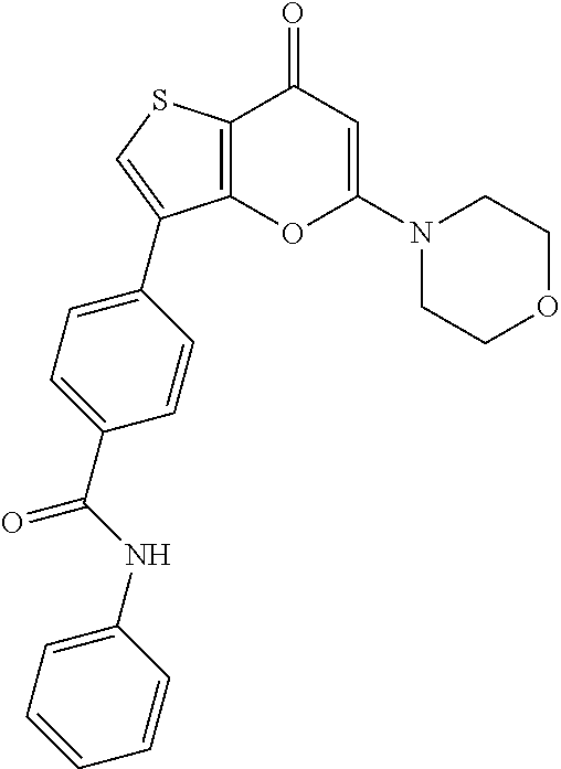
C12=C(SC=C1C1=CC=C(C(NC3=CC=CC=C3)=O)C=C1)C(=O)C=C(N1CCOCC1)O2
